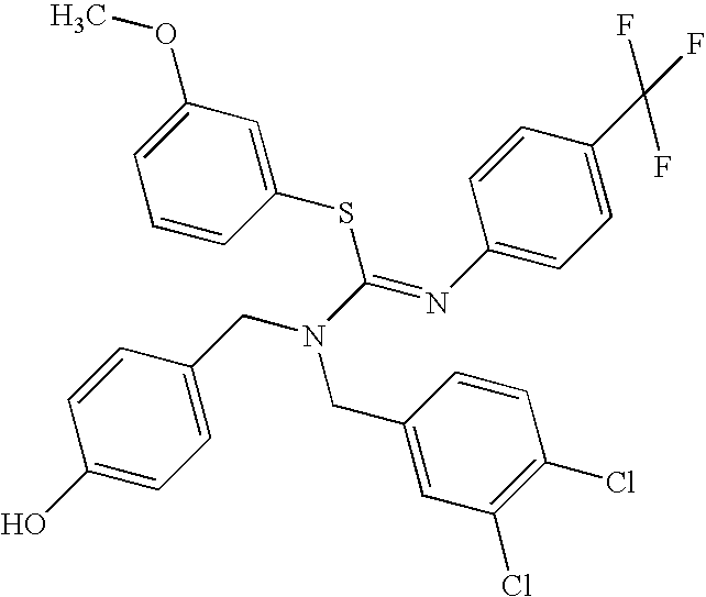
C1=C(CN(CC2=CC(Cl)=C(Cl)C=C2)C(SC2=CC(OC)=CC=C2)=NC2=CC=C(C(F)(F)F)C=C2)C=CC(O)=C1
